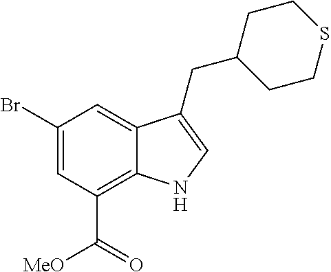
C1(Br)=CC(C([MeO])=O)=C2C(=C1)C(CC1CCSCC1)=CN2
